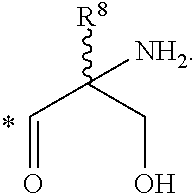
O=CC(CO)([R8])[NH2]
